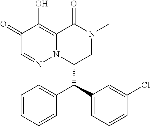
C1(=O)C=NN2C(=C1O)C(=O)N(C)CC2C(C1=CC=CC(Cl)=C1)C1=CC=CC=C1
